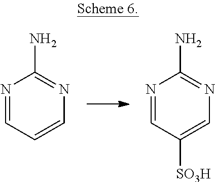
N1=CC=CN=C1N.N1=CC([SO3H])=CN=C1N
